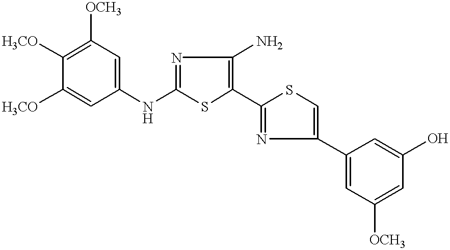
[H3CO]C1=C([OCH3])C=C(NC2=NC(N)=C(C3=NC(C4=CC([OCH3])=CC(O)=C4)=CS3)S2)C=C1[H3CO]
